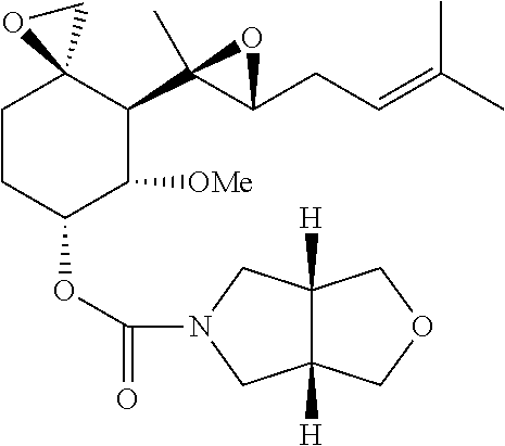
C1CC(OC(=O)N2CC3([H])C([H])(C2)COC3)C([OMe])C(C2(C)C(CC=C(C)C)O2)C12CO2
